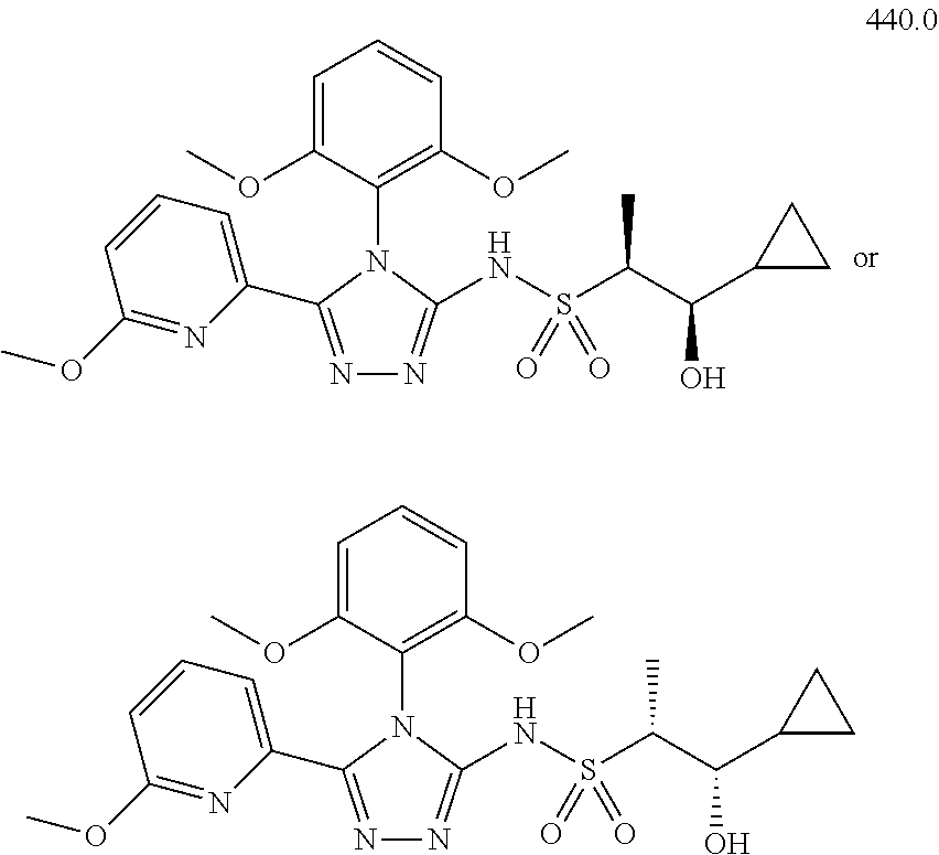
N1=C(C2=CC=CC(OC)=N2)N(C2=C(OC)C=CC=C2OC)C(NS(C(C(C2CC2)O)C)(=O)=O)=N1.N1=C(C2=CC=CC(OC)=N2)N(C2=C(OC)C=CC=C2OC)C(NS(C(C(C2CC2)O)C)(=O)=O)=N1
